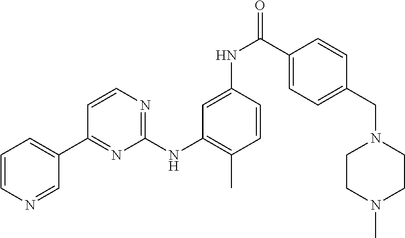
C1=CN=CC(C2=NC(NC3=C(C)C=CC(NC(=O)C4=CC=C(CN5CCN(C)CC5)C=C4)=C3)=NC=C2)=C1
